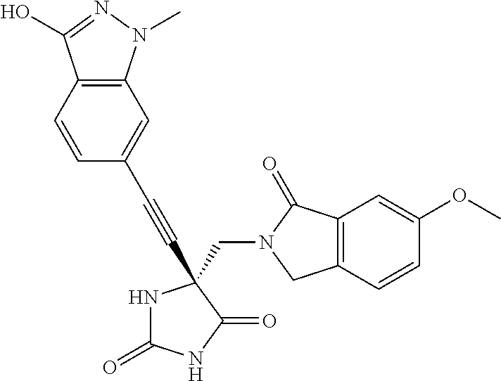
N1C(=O)NC(=O)C1(CN1C(=O)C2=C(C1)C=CC(OC)=C2)C#CC1=CC2=C(C=C1)C(O)=NN2C
